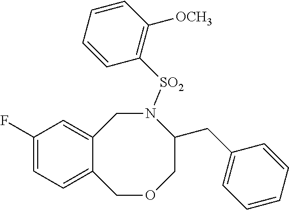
C12=CC(F)=CC=C1COCC(CC1=CC=CC=C1)N([SO2]C1=C([OCH3])C=CC=C1)C2
